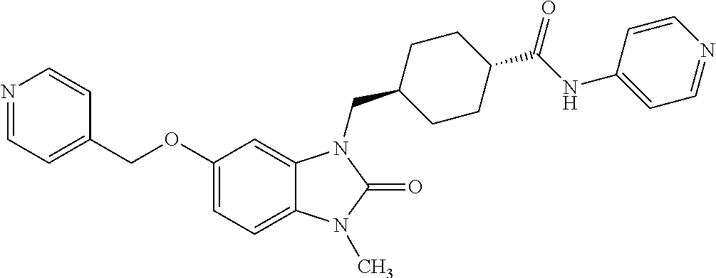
C1(OCC2=CC=NC=C2)=CC=C2C(=C1)N(CC1CCC(C(NC3=CC=NC=C3)=O)CC1)C(=O)N2C
